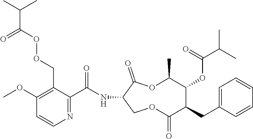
C1(OC)=C(COOC(C(C)C)=O)C(C(NC2COC(=O)C(CC3=CC=CC=C3)C(OC(=O)C(C)C)C(C)OC2=O)=O)=NC=C1
